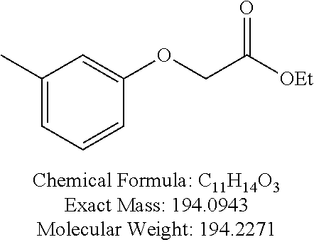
C1(C)=CC=CC(OCC([OEt])=O)=C1
